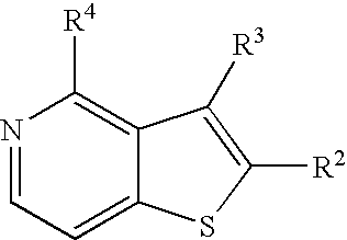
N1=CC=C2C(=C1[R4])C([R3])=C([R2])S2
